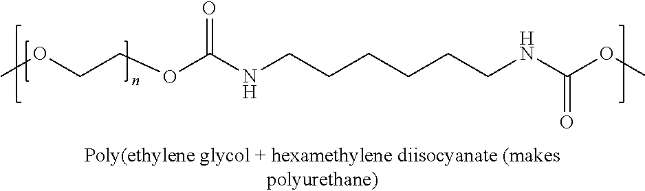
COCCOC(NCCCCCCNC(OC)=O)=O
